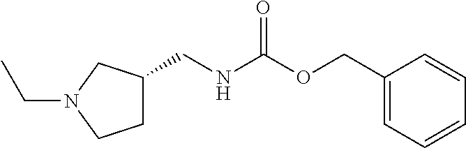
C1C(CNC(OCC2=CC=CC=C2)=O)CN(CC)C1
